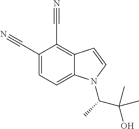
C12=C(C#N)C(C#N)=CC=C1N(C(C)C(C)(C)O)C=C2
